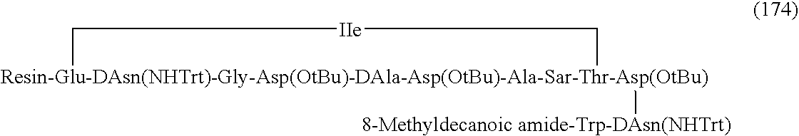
[Resin-Glu-DAsn(NHTrt)-Gly-Asp(OtBu)-DAla-Asp(OtBu)-Ala-Sar-Thr-Asp(OtBu)]1([8-Methyldecanoic amide-Trp-DAsn(NHTrt)])C[IIe]C1
